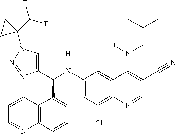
C1(N(C(C2=CN(C3(C(F)F)CC3)N=N2)C2=CC=CC3=C2C=CC=N3)[H])=CC(Cl)=C2C(=C1)C(N(CC(C)(C)C)[H])=C(C#N)C=N2
